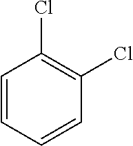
C1=CC=CC(Cl)=C1Cl
